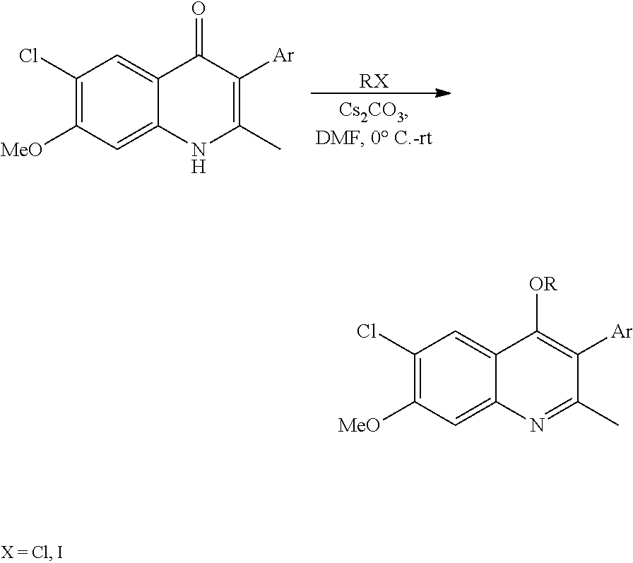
[RX].C1(Cl)=C([MeO])C=C2C(=C1)C(=O)C([Ar])=C(C)N2.C1(Cl)=C([MeO])C=C2C(=C1)C([OR])=C([Ar])C(C)=N2
